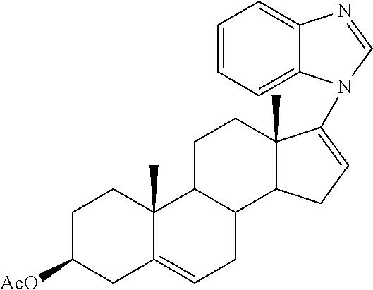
C1C([AcO])CC2=CCC3C(C2(C)C1)CCC1(C)C3CC=C1N1C2=CC=CC=C2N=C1
